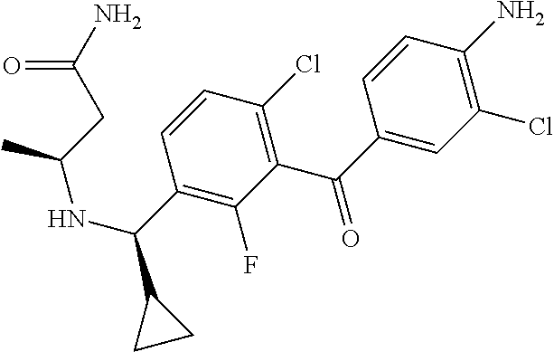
C1(Cl)=C(N)C=CC(C(=O)C2=C(Cl)C=CC(C(C3CC3)NC(C)CC(N)=O)=C2F)=C1
